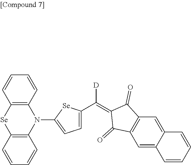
C12=C(C=CC=C1)N(C1=CC=C(C([D])=C3C(=O)C4=C(C=C5C(=C4)C=CC=C5)C3=O)[Se]1)C1=C([Se]2)C=CC=C1
